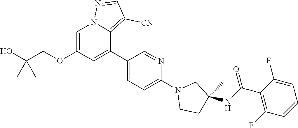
O(CC(O)(C)C)C1=CN2C(=C([CN])C=N2)C(C2=CC=C(N3CCC(NC(=O)C4=C(F)C=CC=C4F)(C)C3)N=C2)=C1
